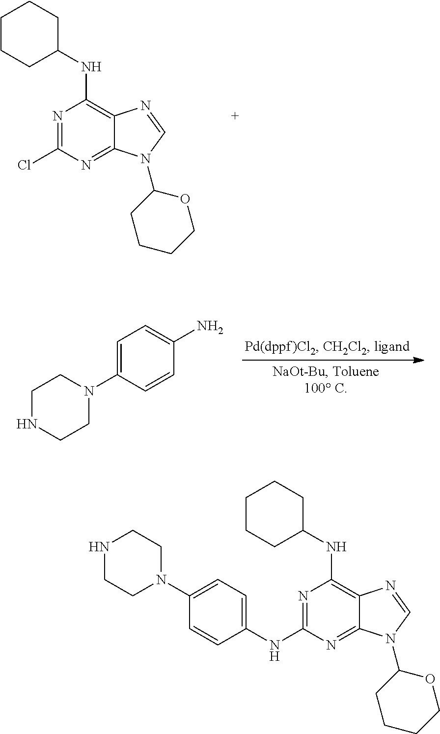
N1=C(Cl)N=C2C(=C1NC1CCCCC1)N=CN2C1CCCCO1.NC1=CC=C(N2CCNCC2)C=C1.N1=C(NC2=CC=C(N3CCNCC3)C=C2)N=C2C(=C1NC1CCCCC1)N=CN2C1CCCCO1
